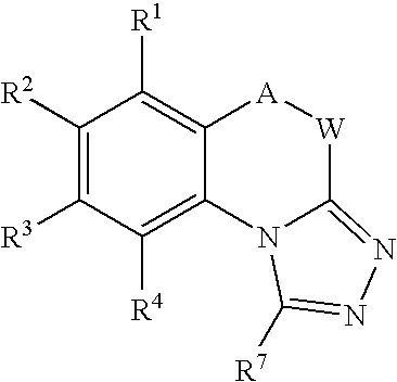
C1([R2])=C([R3])C([R4])=C2C(=C1[R1])[A][W]C1=NN=C([R7])N21
